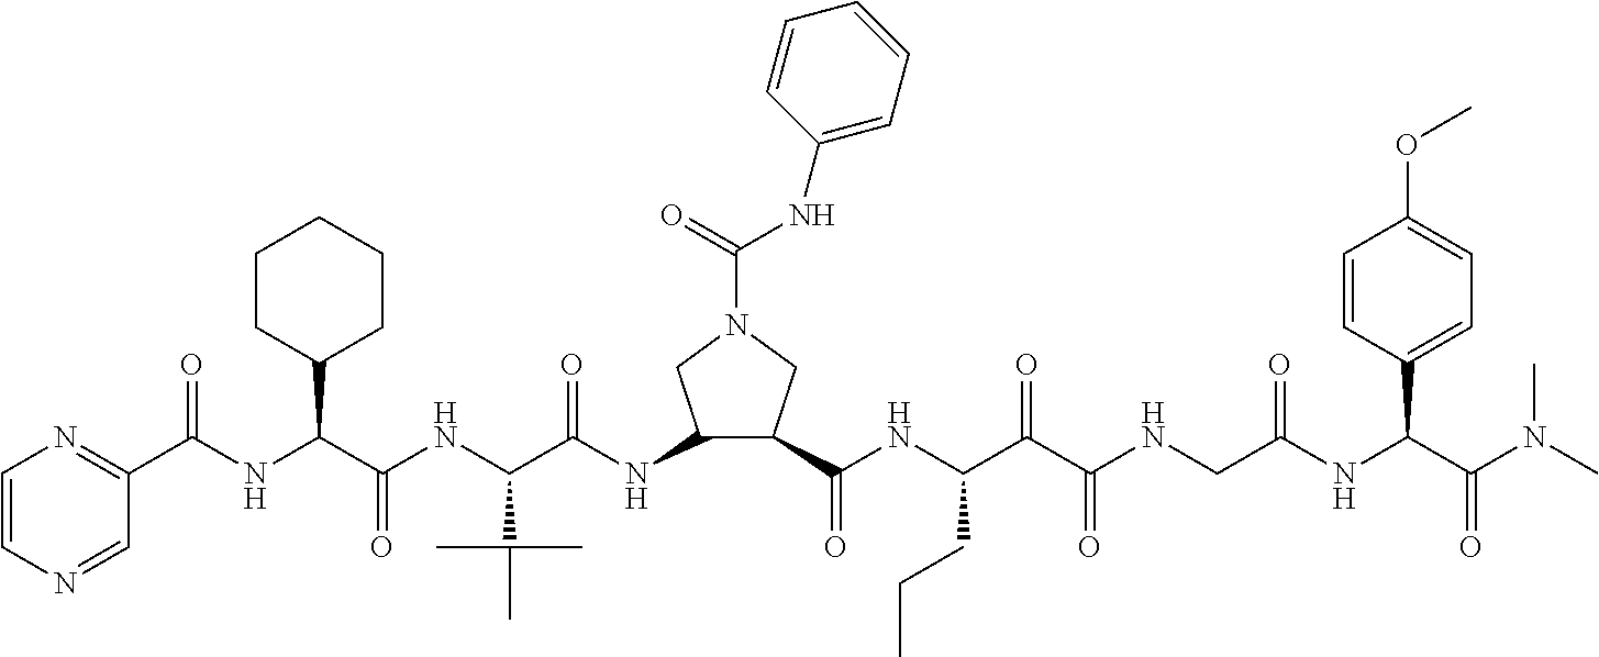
C1=CN=CC(C(NC(C(NC(C(NC2C(C(NC(C(C(NCC(NC(C(N(C)C)=O)C3=CC=C(OC)C=C3)=O)=O)=O)CCC)=O)CN(C(=O)NC3=CC=CC=C3)C2)=O)C(C)(C)C)=O)C2CCCCC2)=O)=N1
